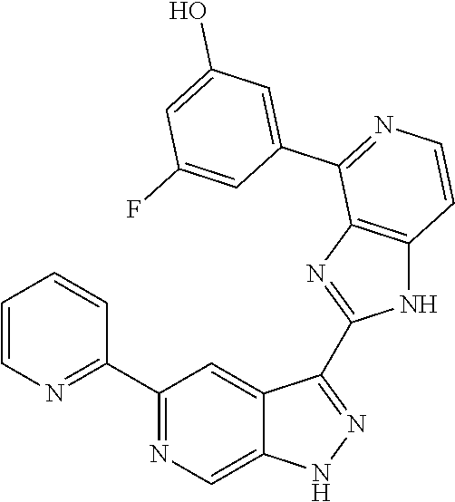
C1(C2=NC=CC=C2)=NC=C2C(=C1)C(C1=NC3=C(N1)C=CN=C3C1=CC(O)=CC(F)=C1)=NN2
